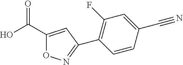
C1(C(O)=O)=CC(C2=C(F)C=C(C#N)C=C2)=NO1
